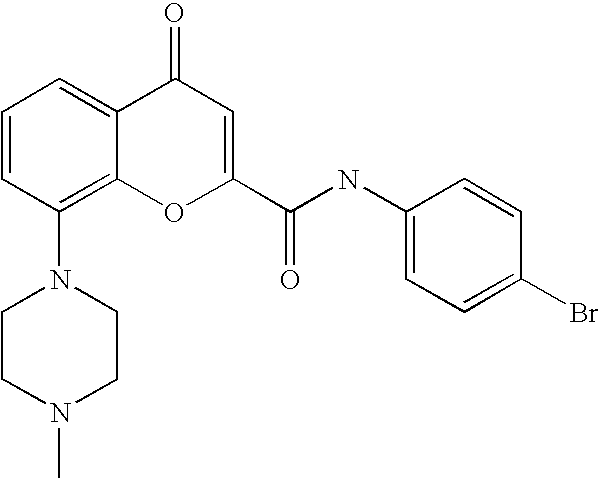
C1=CC(N2CCN(C)CC2)=C2C(=C1)C(=O)C=C(C(=O)NC1=CC=C(Br)C=C1)O2
